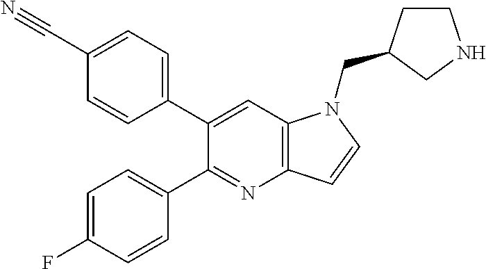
C1(C2=CC=C(C#N)C=C2)=CC2=C(N=C1C1=CC=C(F)C=C1)C=CN2CC1CCNC1
